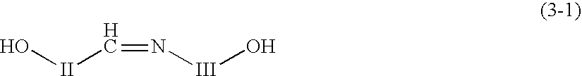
O[II]C=N[III]O
